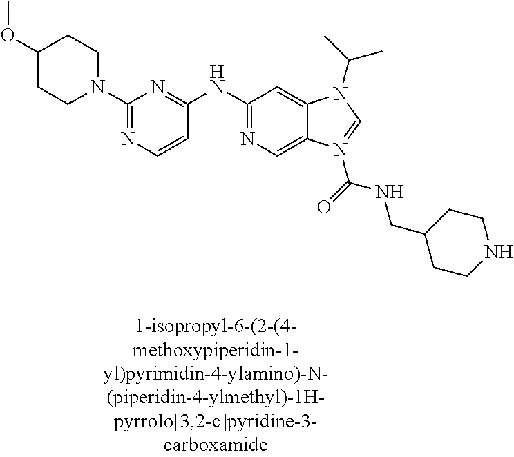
N1(C2=NC=CC(NC3=NC=C4C(=C3)N(C(C)C)C=N4C(NCC3CCNCC3)=O)=N2)CCC(OC)CC1
